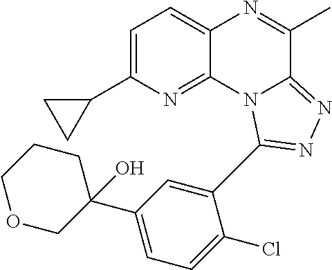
C1=C(C2CC2)N=C2C(=C1)N=C(C)C1=NN=C(C3=CC(C4(O)CCCOC4)=CC=C3Cl)N21
